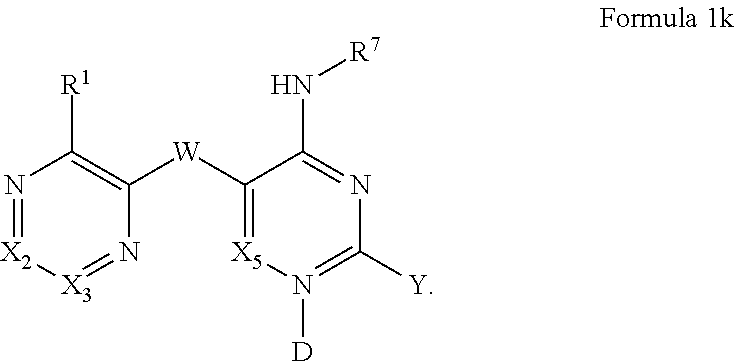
N1=[X2][X3]=NC([W]C2=[X5]N([D])=C([Y])N=C2N[R7])=C1[R1]
